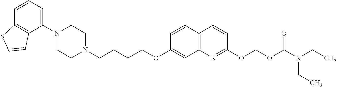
C1(N2CCN(CCCCOC3=CC4=C(C=C3)C=CC(OCOC(=O)N(CC)CC)=N4)CC2)=CC=CC2=C1C=CS2
